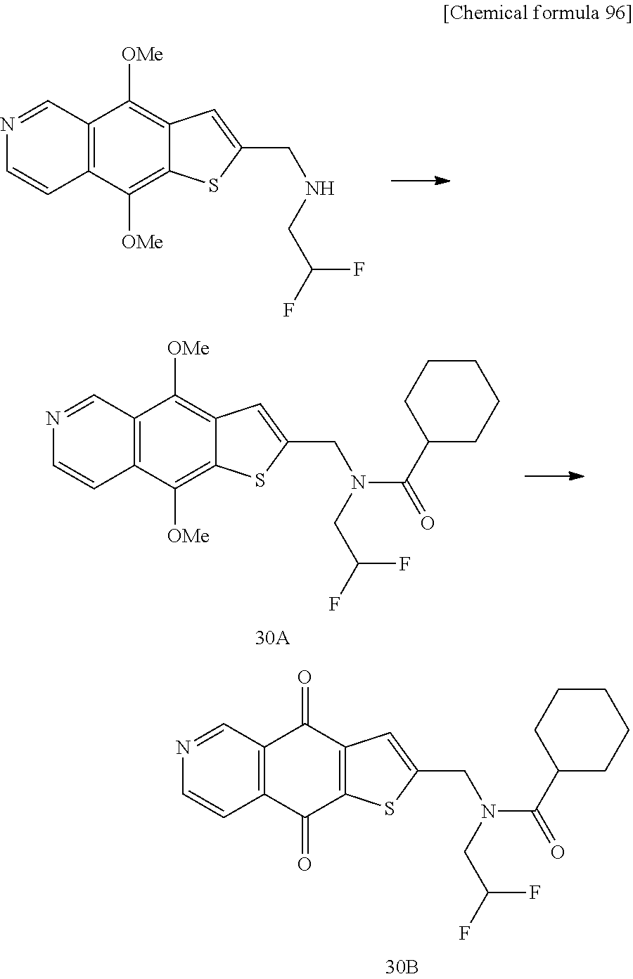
C12=C(C([OMe])=C3C(=C1[OMe])C=C(CNCC(F)F)S3)C=CN=C2.C12=C(C([OMe])=C3C(=C1[OMe])C=C(CN(CC(F)F)C(=O)C1CCCCC1)S3)C=CN=C2.C12=C(C(=O)C3=C(C1=O)C=C(CN(CC(F)F)C(=O)C1CCCCC1)S3)C=CN=C2
